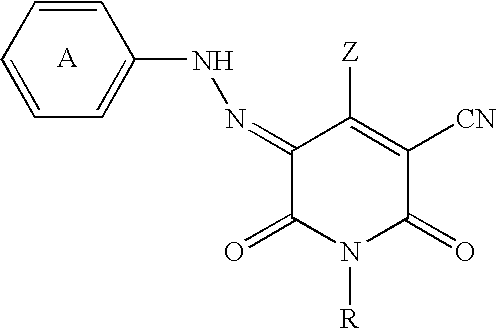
C1=CC=CC=C1NN=C1C(=O)N([R])C(=O)C([CN])=C1[Z]
